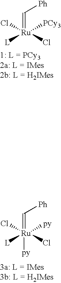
[Ru](=C[Ph])([L])(Cl)(Cl)[PCy3].[Ru](=C[Ph])([L])(Cl)(Cl)([py])[py]
